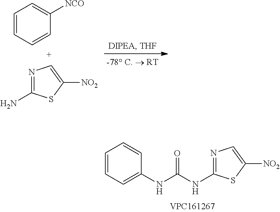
N(C(NC1=NC=C([NO2])S1)=O)C1=CC=CC=C1.C1=CC=CC=C1[NCO].N1=C(N)SC([NO2])=C1
